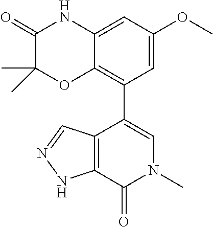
C12=CC(OC)=CC(C3=CN(C)C(=O)C4=C3C=NN4)=C1OC(C)(C)C(=O)N2
